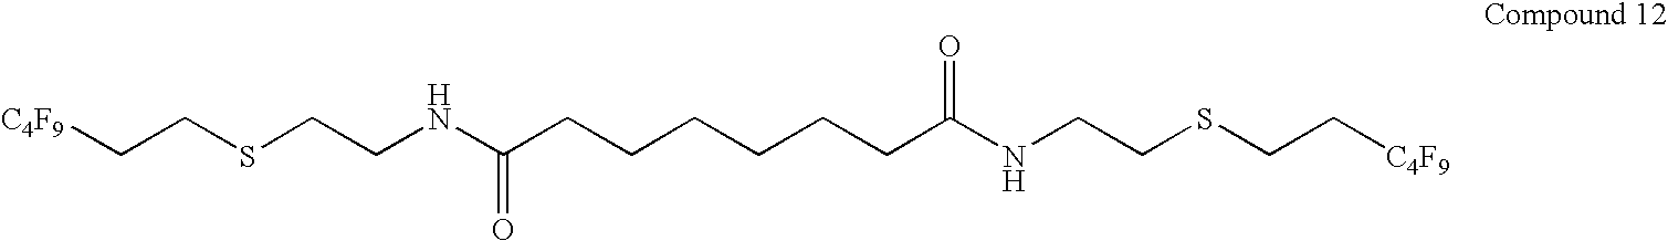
[C4F9]CCSCCNC(CCCCCCC(NCCSCC[C4F9])=O)=O
